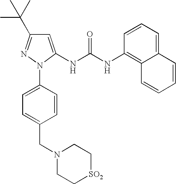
C1=C(N2C(NC(NC3=C4C(=CC=C3)C=CC=C4)=O)=CC(C(C)(C)C)=N2)C=CC(CN2CC[SO2]CC2)=C1
